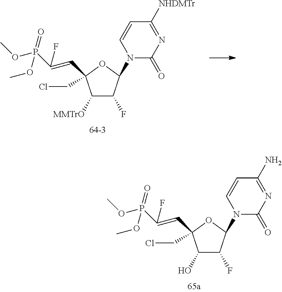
C1([MMTrO])C(F)C(N2C(=O)N=C([NHDMTr])C=C2)OC1(C=C(P(OC)(=O)OC)F)CCl.C1(O)C(F)C(N2C(=O)N=C(N)C=C2)OC1(C=C(P(OC)(=O)OC)F)CCl
